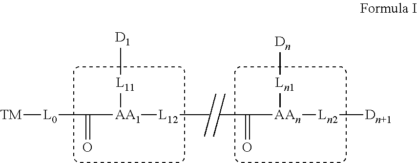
[TM][L0]C([AA1]([L12]C)[L11][D1])=O.CC([AAn]([Ln2][Dn+1])[Ln1][Dn])=O
